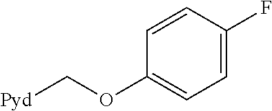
C1=C(F)C=CC(OC[Pyd])=C1
